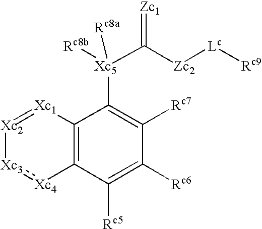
C12=C(C([Rc5])=C([Rc6])C([Rc7])=C1[Xc5]([Rc8b])(C([Zc2][Lc][Rc9])=[Zc1])[Rc8a])[Xc4]:[Xc3][Xc2]=[Xc1]2
